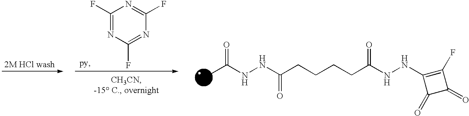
O=C(NNC(CCCCC(NNC1=C(F)C(=O)C1=O)=O)=O)C.C1(F)=NC(F)=NC(F)=N1
